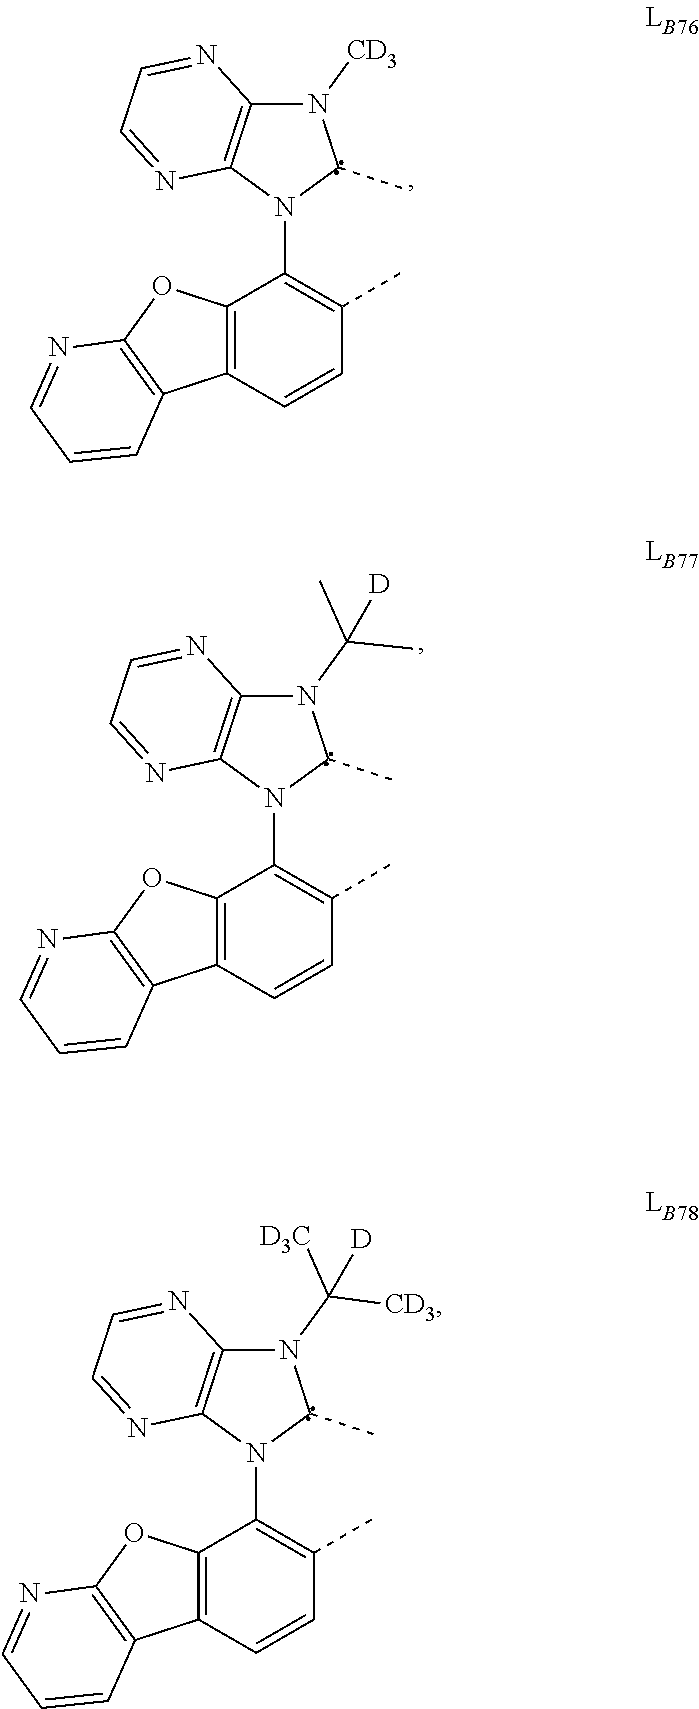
C12=C(C=CC(C)=C1N1C(C)N([CD3])C3=C1N=CC=N3)C1=C(O2)N=CC=C1.C12=C(C=CC(C)=C1N1C(C)N(C(C)(C)[D])C3=C1N=CC=N3)C1=C(O2)N=CC=C1.C12=C(C=CC(C)=C1N1C(C)N(C([D3C])([CD3])[D])C3=C1N=CC=N3)C1=C(O2)N=CC=C1
